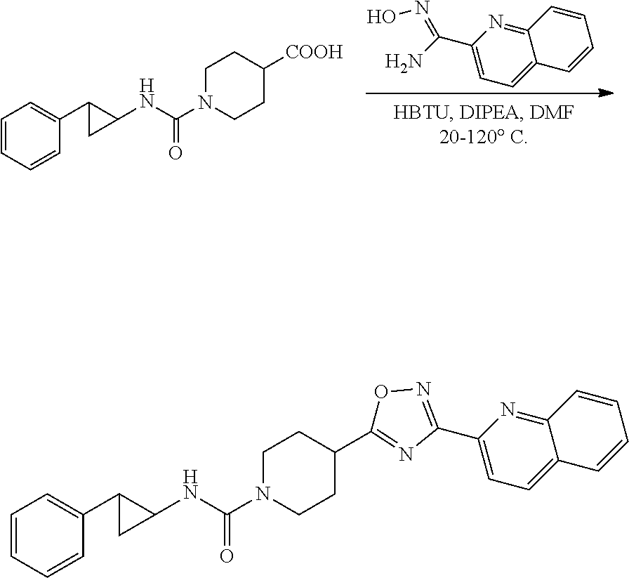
C1=C(C(=NO)N)N=C2C(=C1)C=CC=C2.C1=CC=CC(C2CC2NC(N2CCC([COOH])CC2)=O)=C1.C1=CC=CC(C2CC2NC(N2CCC(C3=NC(C4=CC=C5C(=N4)C=CC=C5)=NO3)CC2)=O)=C1
